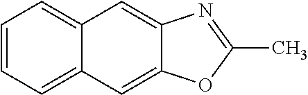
C12=CC=CC=C1C=C1C(=C2)N=C(C)O1
